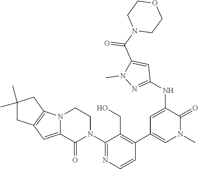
C1(N2CCN3C(=CC4=C3CC(C)(C)C4)C2=O)=NC=CC(C2=CN(C)C(=O)C(NC3=NN(C)C(C(N4CCOCC4)=O)=C3)=C2)=C1CO
